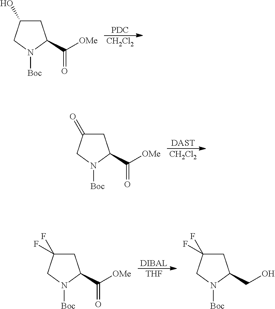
[CH2Cl2].[PDC].C1C(O)CN([Boc])C1C([OMe])=O.[CH2Cl2].[DAST].C1C(=O)CN([Boc])C1C([OMe])=O.[DIBAL].[THF].C1C(F)(F)CN([Boc])C1C([OMe])=O.C1C(F)(F)CN([Boc])C1CO
